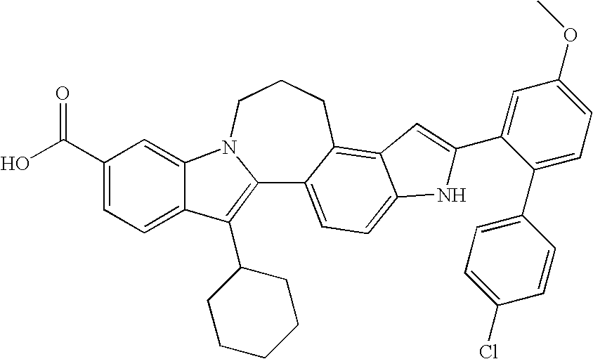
C12=C(C3CCCCC3)C3=CC=C(C(O)=O)C=C3N1CCCC1=C3C(=CC=C21)NC(C1=CC(OC)=CC=C1C1=CC=C(Cl)C=C1)=C3
